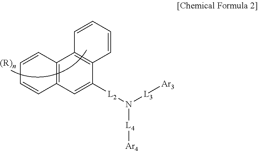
C12=C(C=C([L2]N([L3][Ar3])[L4][Ar4])C3=C1C=CC=C3)C=CC=C2
